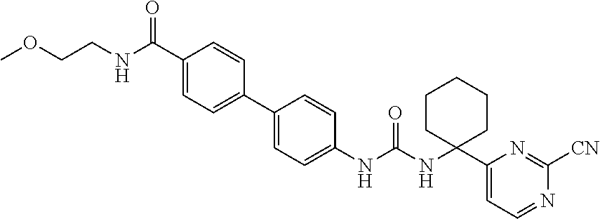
COCCNC(C1=CC=C(C2=CC=C(NC(NC3(C4=CC=NC([CN])=N4)CCCCC3)=O)C=C2)C=C1)=O
